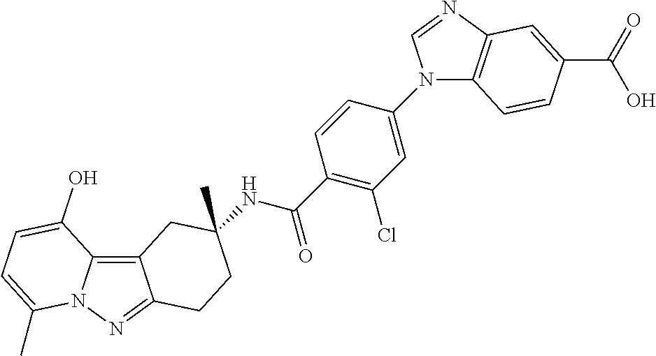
C12=C3N(N=C1CCC(C)(NC(C1=C(Cl)C=C(N4C5=C(N=C4)C=C(C(=O)O)C=C5)C=C1)=O)C2)C(C)=CC=C3O
